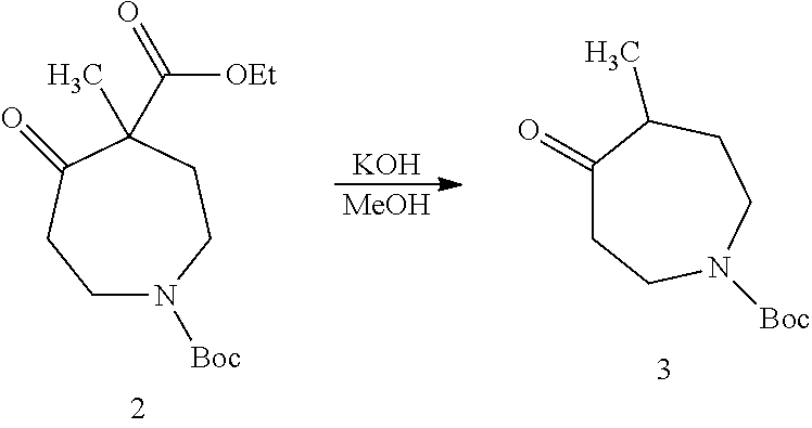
C1N([Boc])CCC(C)(C([OEt])=O)C(=O)C1.C1(=O)CCN([Boc])CCC1C.[MeOH].[KOH]
